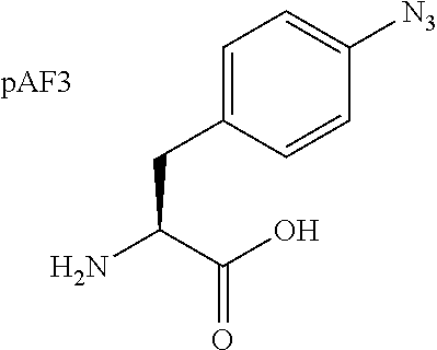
C1=C(CC(C(O)=O)N)C=CC([N3])=C1
